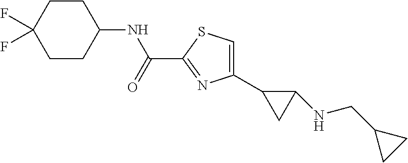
C1(C2CC2NCC2CC2)=CSC(C(=O)NC2CCC(F)(F)CC2)=N1
